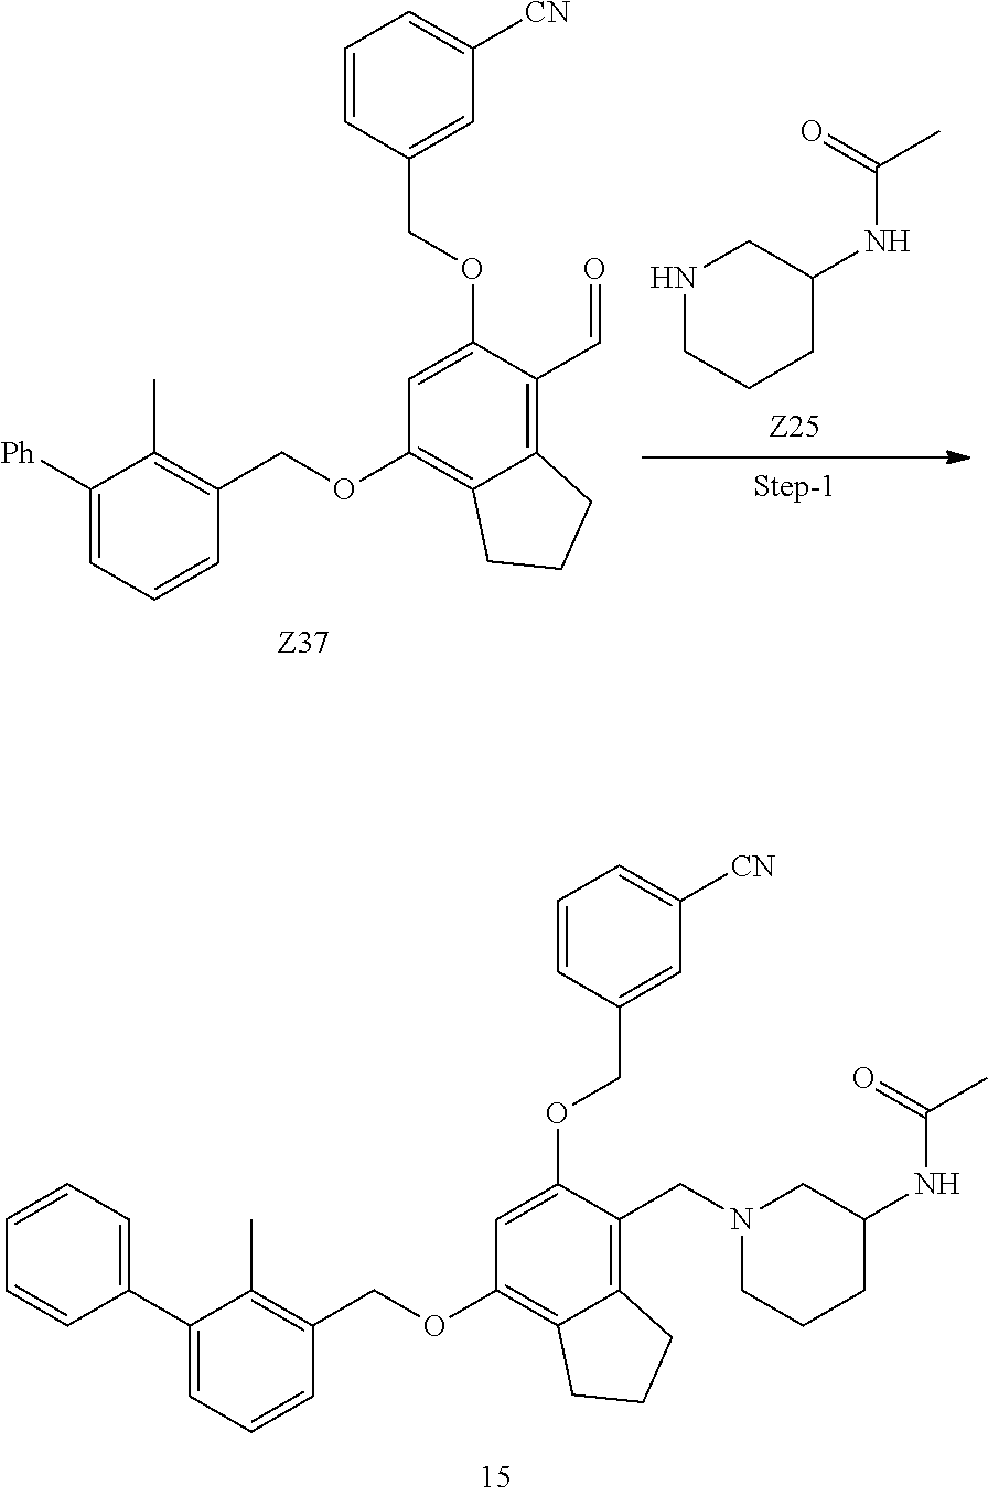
C1([Ph])=CC=CC(COC2=C3C(=C(C=O)C(OCC4=CC([CN])=CC=C4)=C2)CCC3)=C1C.N1CCCC(NC(C)=O)C1.C1(C2=CC=CC=C2)=CC=CC(COC2=C3C(=C(CN4CC(NC(C)=O)CCC4)C(OCC4=CC([CN])=CC=C4)=C2)CCC3)=C1C
